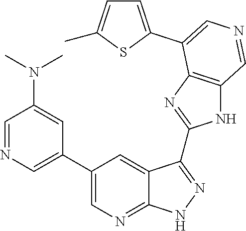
C1=NC=C(C2=CN=C3C(=C2)C(C2=NC4=C(N2)C=NC=C4C2=CC=C(C)S2)=NN3)C=C1N(C)C
